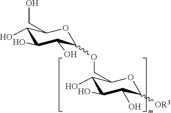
C1(O)C(O)C(O)C(OCC2C(O)C(O)C(O)C([OR3])O2)OC1CO
